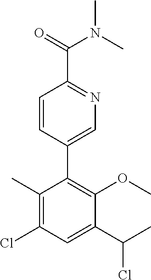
C1(C)=C(Cl)C=C(C(C)Cl)C(OC)=C1C1=CN=C(C(=O)N(C)C)C=C1
